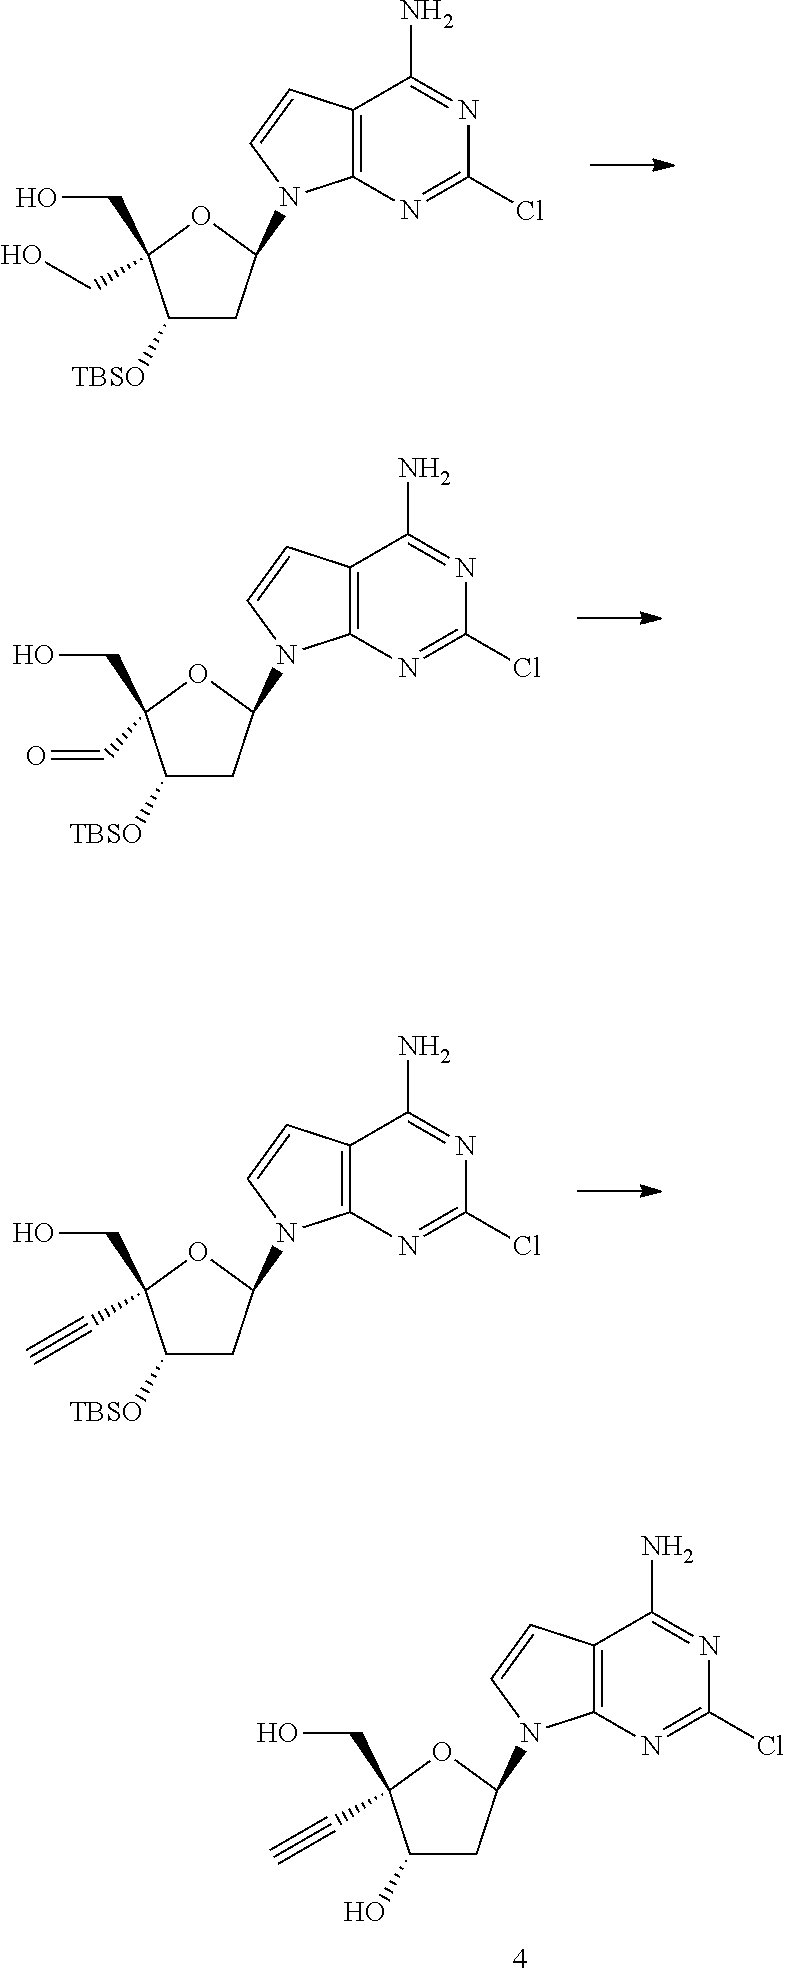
C1([TBSO])CC(N2C3=C(C(N)=NC(Cl)=N3)C=C2)OC1(CO)CO.C1([TBSO])CC(N2C3=C(C(N)=NC(Cl)=N3)C=C2)OC1(CO)C=O.C1([TBSO])CC(N2C3=C(C(N)=NC(Cl)=N3)C=C2)OC1(CO)C#C.C1(O)CC(N2C3=C(C(N)=NC(Cl)=N3)C=C2)OC1(CO)C#C
